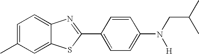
C1=C(C)C=C2C(=C1)N=C(C1=CC=C(N(CC(C)C)[H])C=C1)S2
